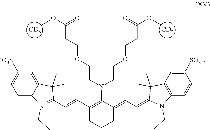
[CD2].[CD3].C(C=C1N(CC)C2=C(C1(C)C)C=C([SO3K])C=C2)=C1CCCC(C=CC2=[N+](CC)C3=CC=C([-O3S])C=C3C2(C)C)=C1N(CCOCCC(OC)=O)CCOCCC(OC)=O
